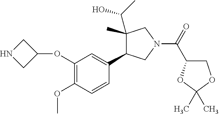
C1(OC2CNC2)=C(OC)C=CC(C2C(C(C)O)(C)CN(C(=O)C3COC(C)(C)O3)C2)=C1
